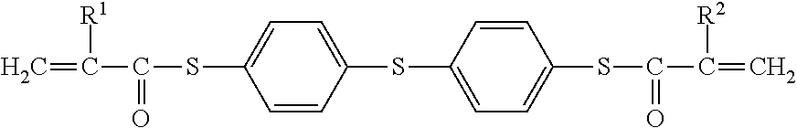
C1(SC2=CC=C(SC(C(=C)[R2])=O)C=C2)=CC=C(SC(C(=C)[R1])=O)C=C1
